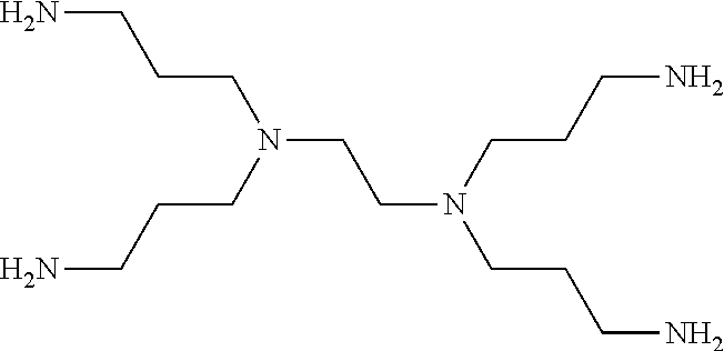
C(CCN)N(CCCN)CCN(CCCN)CCCN
